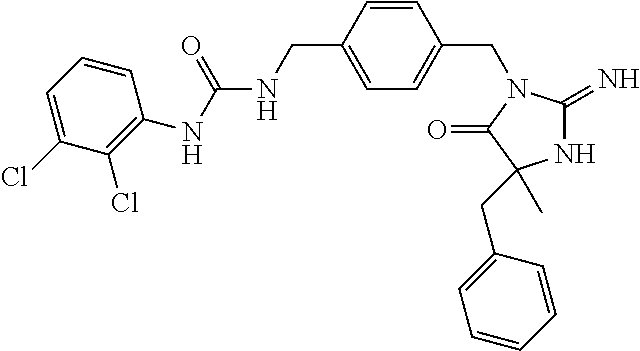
N1C(=N)N(CC2=CC=C(CNC(NC3=C(Cl)C(Cl)=CC=C3)=O)C=C2)C(=O)C1(C)CC1=CC=CC=C1
